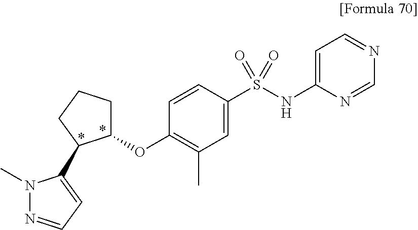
C1=C(NS(C2=CC(C)=C(OC3CCCC3C3=CC=NN3C)C=C2)(=O)=O)N=CN=C1
